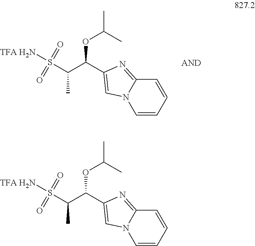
C1=CC=CC2=NC(C(C(S([TFA H2N])(=O)=O)C)OC(C)C)=CN12.C1=CC=CC2=NC(C(C(S([TFA H2N])(=O)=O)C)OC(C)C)=CN12
